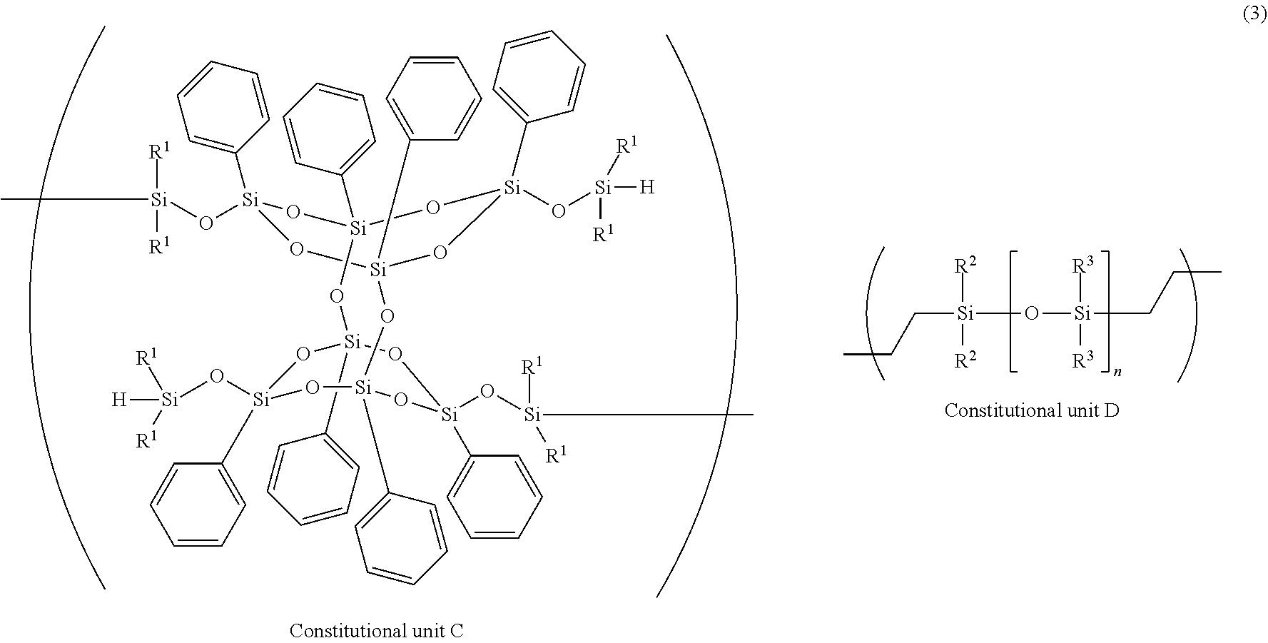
C([Si](O[Si](CCC)([R3])[R3])([R2])[R2])CC.O([Si]1(C2=CC=CC=C2)O[Si]2(C3=CC=CC=C3)O[Si](O[Si]([H])([R1])[R1])(C3=CC=CC=C3)O[Si](C3=CC=CC=C3)(O1)O[Si]1(C3=CC=CC=C3)O[Si](O[Si]([H])([R1])[R1])(C3=CC=CC=C3)O[Si](C3=CC=CC=C3)(O2)O[Si](C2=CC=CC=C2)(O[Si](C)([R1])[R1])O1)[Si]([R1])([R1])C
